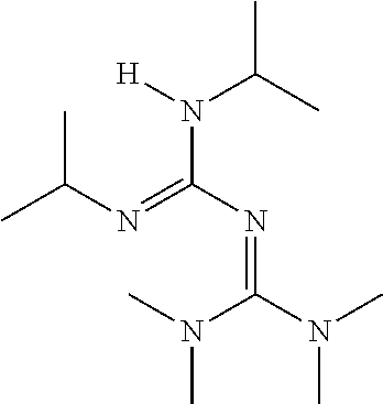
N(=C(N=C(N(C)C)N(C)C)N([H])C(C)C)C(C)C
